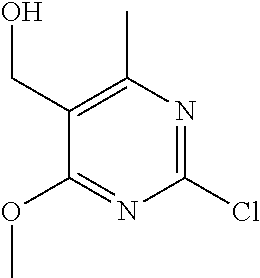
C1(CO)=C(C)N=C(Cl)N=C1OC
